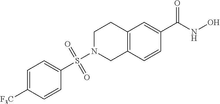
C1(S(N2CC3=C(CC2)C=C(C(NO)=O)C=C3)(=O)=O)=CC=C([F3C])C=C1
